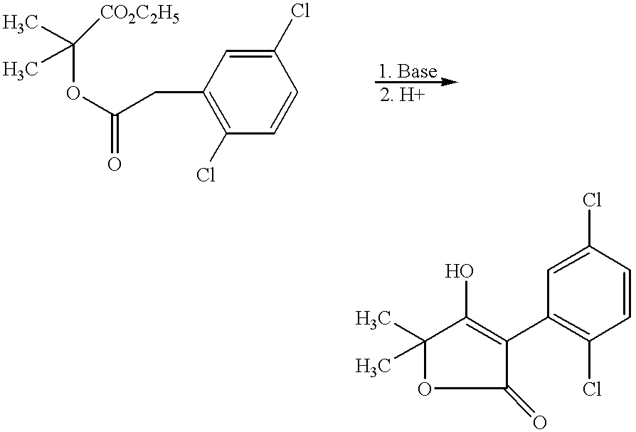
C(OC(CC1=C(Cl)C=CC(Cl)=C1)=O)(C)(C)[CO2C2H5].C1(C)(C)OC(=O)C(C2=C(Cl)C=CC(Cl)=C2)=C1O
